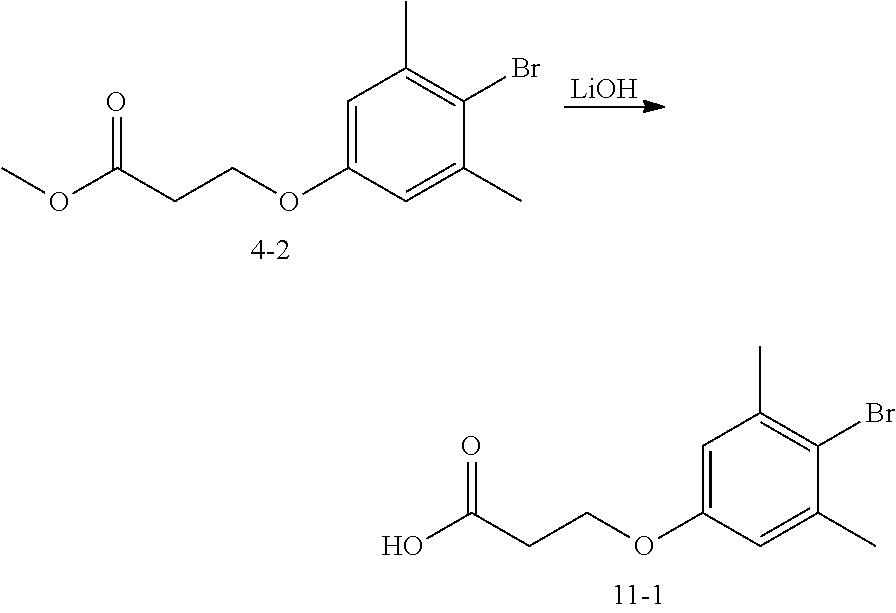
C1=C(OCCC(OC)=O)C=C(C)C(Br)=C1C.[LiOH].C1=C(OCCC(O)=O)C=C(C)C(Br)=C1C
